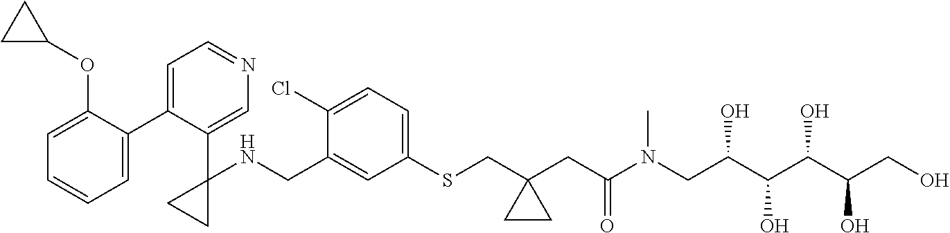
C1=C(CNC2(C3=CN=CC=C3C3=CC=CC=C3OC3CC3)CC2)C(Cl)=CC=C1SCC1(CC(N(CC(C(C(C(CO)O)O)O)O)C)=O)CC1
